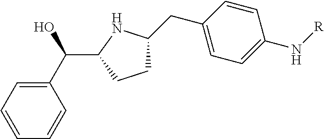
C1(C(O)C2CCC(CC3=CC=C(N[R])C=C3)N2)=CC=CC=C1
